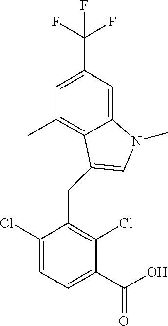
C1=C(C(F)(F)F)C=C2C(=C1C)C(CC1=C(Cl)C(C(O)=O)=CC=C1Cl)=CN2C
